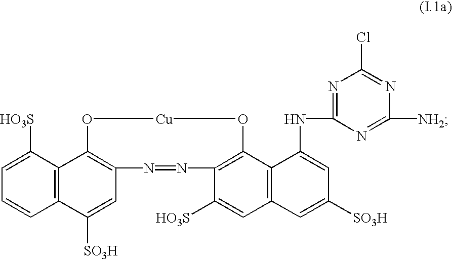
C12=C(C([HO3S])=CC=C1)C1=C(C=C2[SO3H])N=NC2=C(C3=C(C=C2[HO3S])C=C([SO3H])C=C3NC2=NC(Cl)=NC([NH2])=N2)O[Cu]O1
